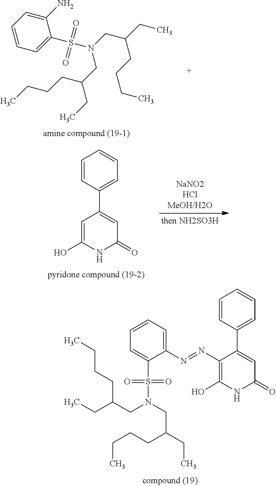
C1=CC(C2=CC(=O)NC(O)=C2N=NC2=CC=CC=C2S(N(CC(CC)CCCC)CC(CC)CCCC)(=O)=O)=CC=C1.C1(S(N(CC(CC)CCCC)CC(CC)CCCC)(=O)=O)=CC=CC=C1N.C1=CC(C2=CC(=O)NC(O)=C2)=CC=C1
